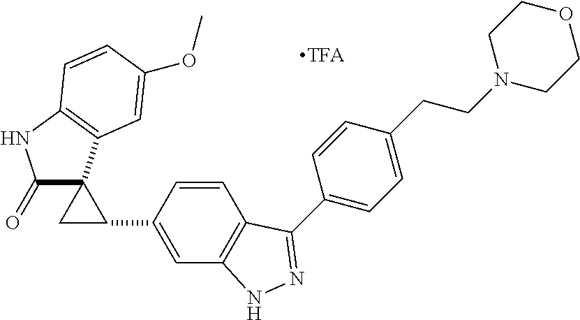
C1(=O)C2(C3=C(N1)C=CC(OC)=C3)CC2C1=CC2=C(C=C1)C(C1=CC=C(CCN3CCOCC3)C=C1)=NN2
